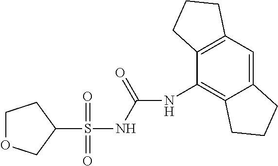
C1(S(NC(=O)NC2=C3C(=CC4=C2CCC4)CCC3)(=O)=O)CCOC1
